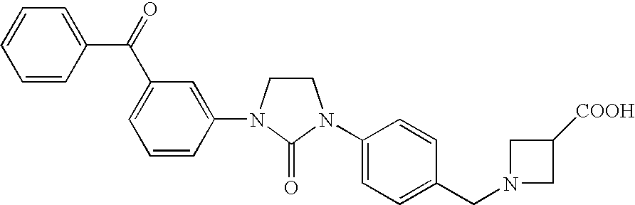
C1CN(C2=CC(C(=O)C3=CC=CC=C3)=CC=C2)C(=O)N1C1=CC=C(CN2CC([COOH])C2)C=C1
